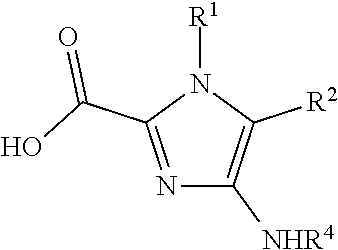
N1=C(C(O)=O)N([R1])C([R2])=C1[NHR4]
